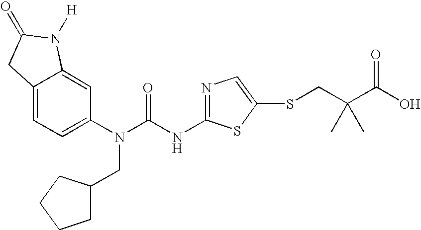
C12=CC=C(N(C(NC3=NC=C(SCC(C(O)=O)(C)C)S3)=O)CC3CCCC3)C=C1N([H])C(=O)C2
